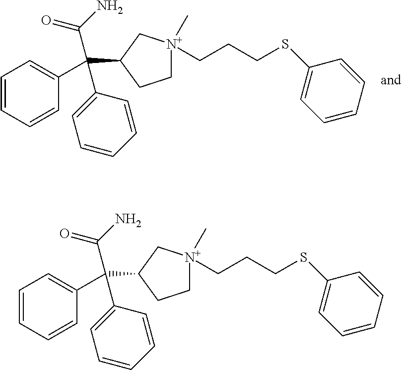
C1=CC=CC(C(C2CC[N+](CCCSC3=CC=CC=C3)(C)C2)(C2=CC=CC=C2)C(=O)N)=C1.C1=CC=CC(C(C2CC[N+](CCCSC3=CC=CC=C3)(C)C2)(C2=CC=CC=C2)C(=O)N)=C1
